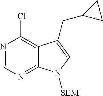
C1=NC(Cl)=C2C(=N1)N([SEM])C=C2CC1CC1
